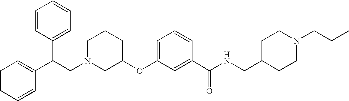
C1CCC(OC2=CC=CC(C(NCC3CCN(CCC)CC3)=O)=C2)CN1CC(C1=CC=CC=C1)C1=CC=CC=C1
